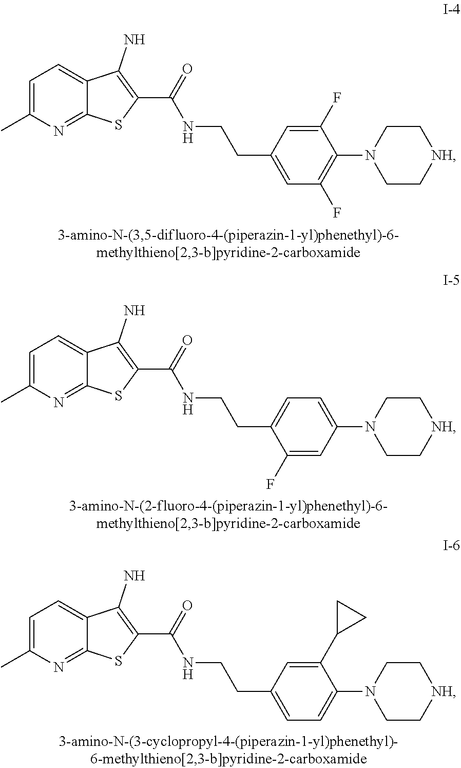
C1=C(C)N=C2C(=C1)C(N)=C(C(=O)NCCC1=CC=C(N3CC[NH]CC3)C(C3CC3)=C1)S2.C1=C(C)N=C2C(=C1)C(N)=C(C(=O)NCCC1=CC=C(N3CC[NH]CC3)C=C1F)S2.C1=C(C)N=C2C(=C1)C(N)=C(C(=O)NCCC1=CC(F)=C(N3CC[NH]CC3)C(F)=C1)S2
